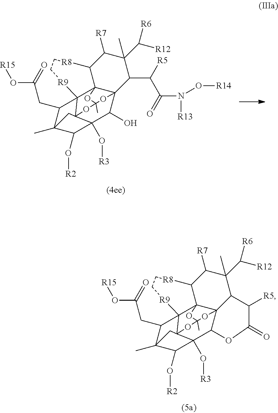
C12C([R7])C(C)(C([R6])[R12])C(C(C(N([R13])O[R14])=O)[R5])C34C(O)C5(O[R3])C(O[R2])C6(C)C(CC(O[R15])=O)C7([R9]CC[R8]1)C23OC(C)(OC75C6)O4.C12C([R7])C(C)(C([R6])[R12])C3C([R5])C(=O)OC4C5(O[R3])C(O[R2])C6(C)C(CC(O[R15])=O)C7([R9]CC[R8]1)C21C34OC(C)(OC75C6)O1
